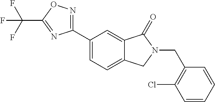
C(N1C(=O)C2=CC(C3=NOC(C(F)(F)F)=N3)=CC=C2C1)C1=C(Cl)C=CC=C1
